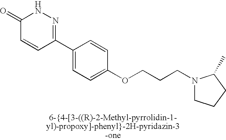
O=C1C=CC(C2=CC=C(OCCCN3CCCC3C)C=C2)=NN1
